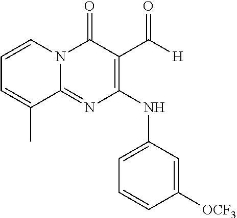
C1=CN2C(=NC(NC3=CC=CC([OCF3])=C3)=C(C([H])=O)C2=O)C(C)=C1
